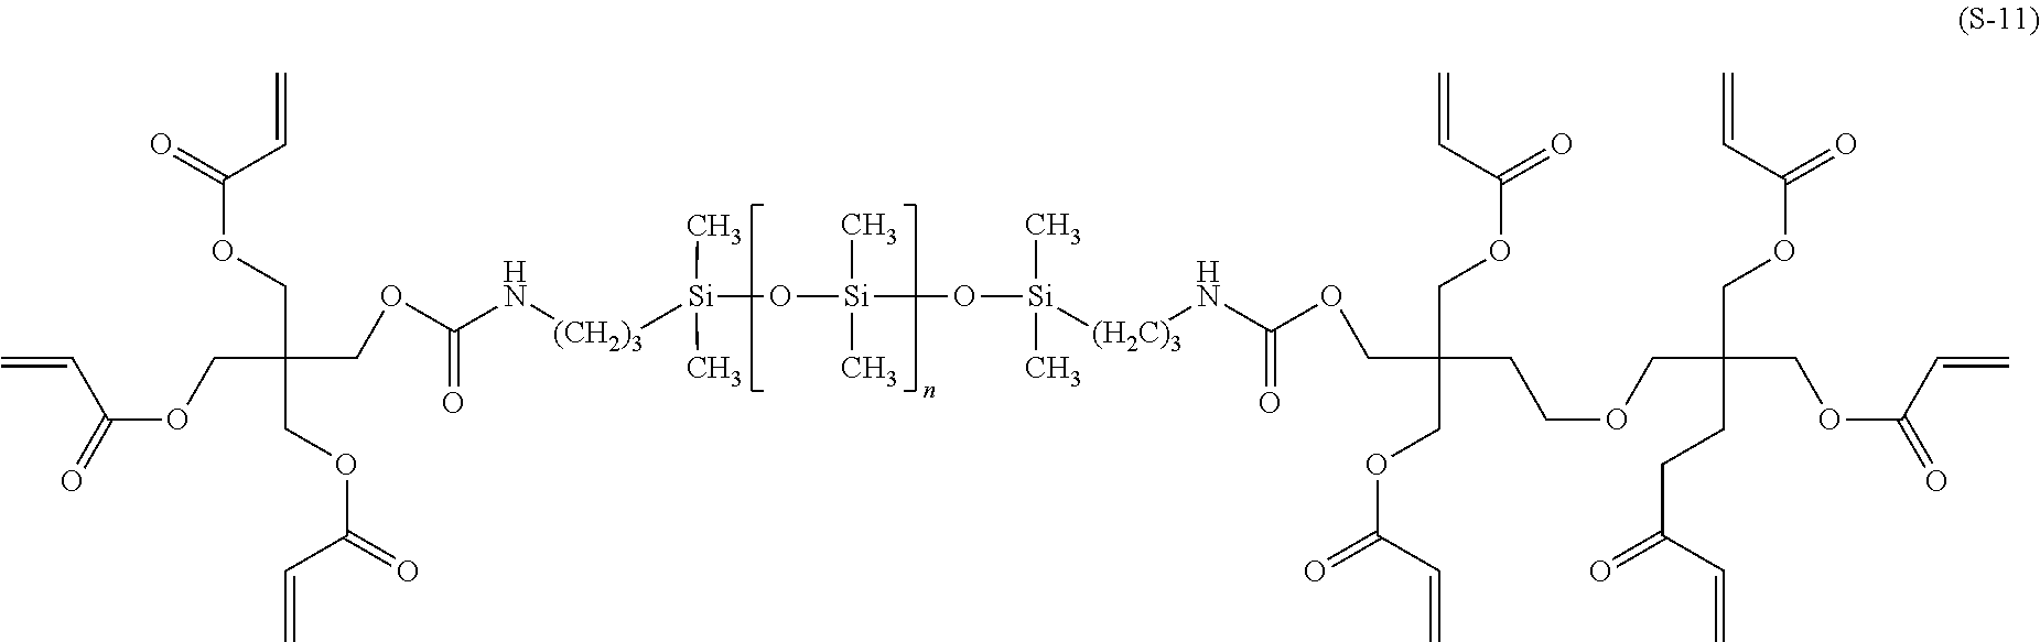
O([Si](O[Si](C)(C)[(H2C)3]NC(OCC(CCOCC(COC(=O)C=C)(COC(=O)C=C)CCC(=O)C=C)(COC(C=C)=O)COC(=O)C=C)=O)(C)C)[Si](C)(C)[(CH2)3]NC(OCC(COC(=O)C=C)(COC(=O)C=C)COC(=O)C=C)=O
